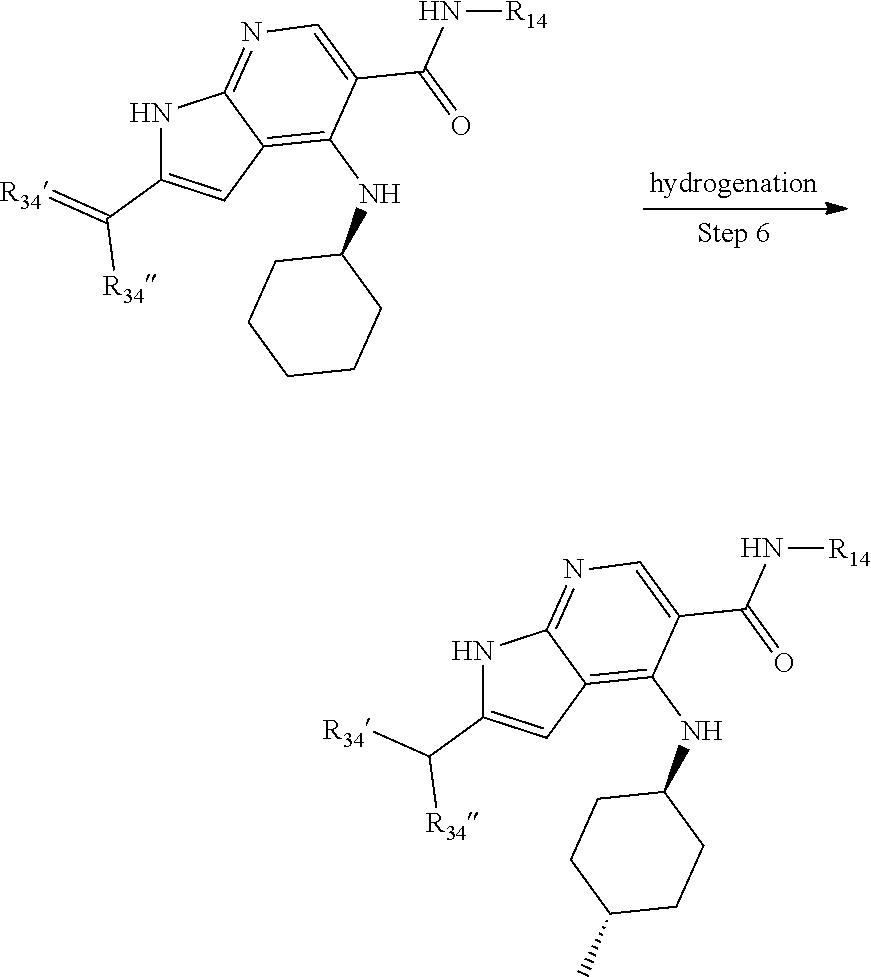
N1C(C(=[R34])[R34])=CC2=C(NC3CCCCC3)C(C(=O)N[R14])=CN=C12.N1C(C([R34])[R34])=CC2=C(NC3CCC(C)CC3)C(C(=O)N[R14])=CN=C12
